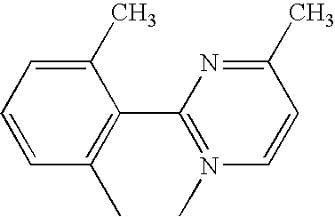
C1(C)=CC=CC(C)=C1C1=N(C)C=CC(C)=N1
